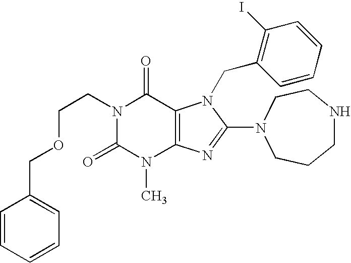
C1=CC=CC=C1COCCN1C(=O)N(C)C2=C(C1=O)N(CC1=C(I)C=CC=C1)C(N1CCCNCC1)=N2
